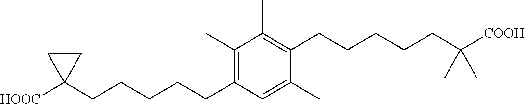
C1(C)=C(CCCCCC2([HOOC])CC2)C=C(C)C(CCCCCC([COOH])(C)C)=C1C
